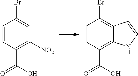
C1=CC(C(O)=O)=C([NO2])C=C1Br.C1=CC(C(O)=O)=C2C(=C1Br)C=CN2
